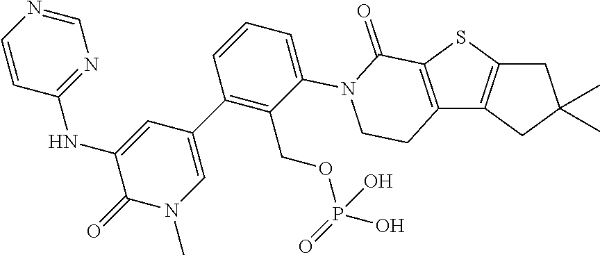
C12=C(SC3=C1CC(C)(C)C3)C(=O)N(C1=CC=CC(C3=CN(C)C(=O)C(NC4=NC=NC=C4)=C3)=C1COP(=O)(O)O)CC2
